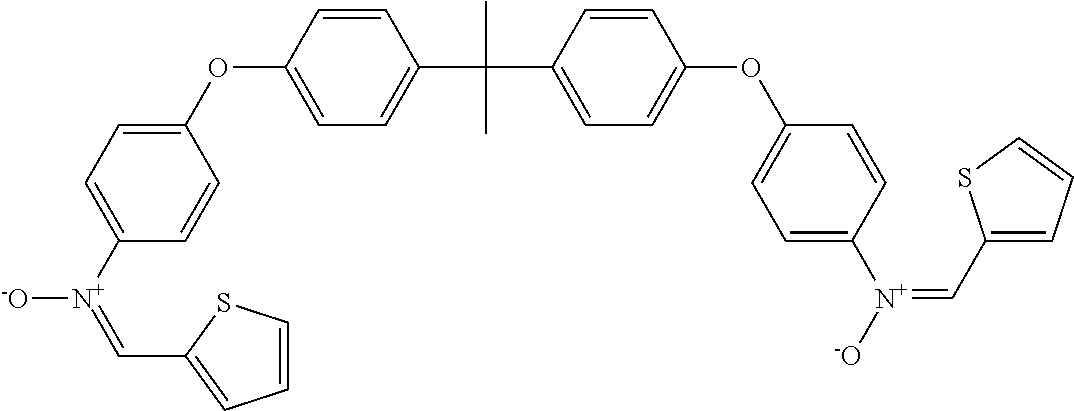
C1=C(OC2=CC=C(C(C3=CC=C(OC4=CC=C([N+]([-O])=CC5=CC=CS5)C=C4)C=C3)(C)C)C=C2)C=CC([N+]([-O])=CC2=CC=CS2)=C1
